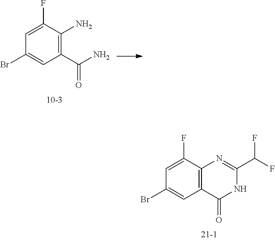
C1(C(=O)N)=C(N)C(F)=CC(Br)=C1.C12=C(C(F)=CC(Br)=C1)N=C(C(F)F)NC2=O
